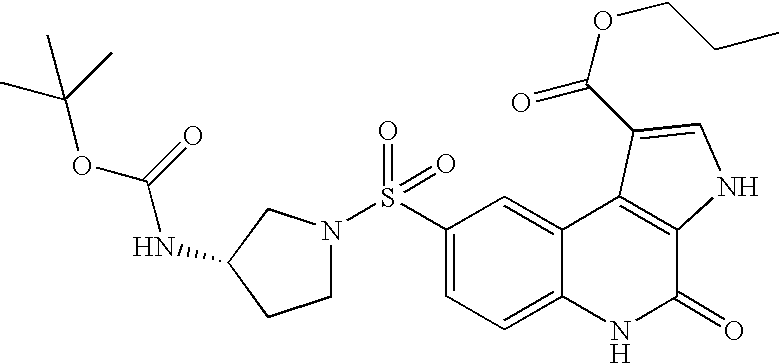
C1(S(=O)(=O)N2CCC(NC(=O)OC(C)(C)C)C2)=CC=C2C(=C1)C1=C(C(=O)N2)NC=C1C(OCCC)=O
